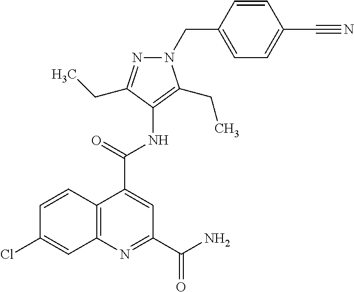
C12=C(N=C(C(=O)N)C=C1C(=O)NC1=C(CC)N(CC3=CC=C(C#N)C=C3)N=C1CC)C=C(Cl)C=C2
